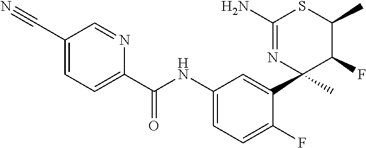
C1(C(NC2=CC=C(F)C(C3(C)C(F)C(C)SC(N)=N3)=C2)=O)=CC=C(C#N)C=N1
